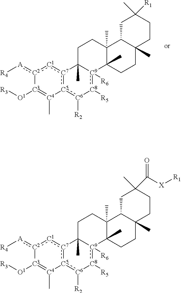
[C2]1(:[A][R4]):[C1]:[C7]2:[C5](:[C6]([R2])[C8]([R5]):[C9]3([R6])C2(C)CCC2(C)C3(C)CCC3(C)C2CC(C)([R1])CC3)[C4](C)=[C3]1[O1][R3].[C2]1(:[A][R4]):[C1]:[C7]2:[C5](:[C6]([R2])[C8]([R5]):[C9]3([R6])C2(C)CCC2(C)C3(C)CCC3(C)C2CC(C)(C([X][R1])=O)CC3)[C4](C)=[C3]1[O1][R3]
